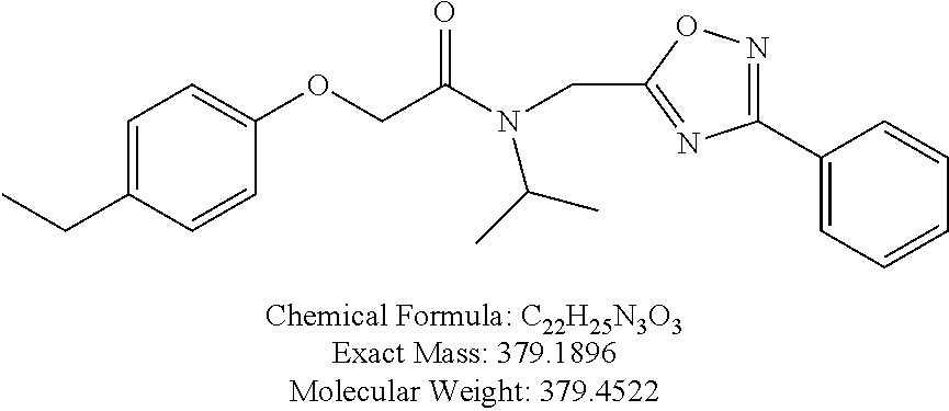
C1=C(CC)C=CC(OCC(N(CC2=NC(C3=CC=CC=C3)=NO2)C(C)C)=O)=C1
